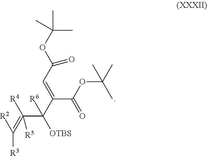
C(=C(C(C(=CC(=O)OC(C)(C)C)C(=O)OC(C)(C)C)([OTBS])[R6])([R4])[R5])([R3])[R2]
